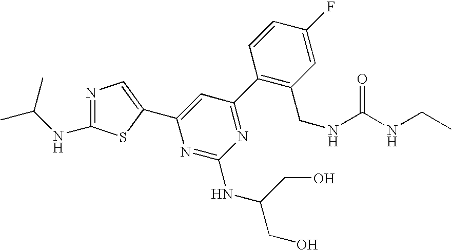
C1(C2=NC(NC(CO)CO)=NC(C3=CN=C(NC(C)C)S3)=C2)=C(CNC(NCC)=O)C=C(F)C=C1
